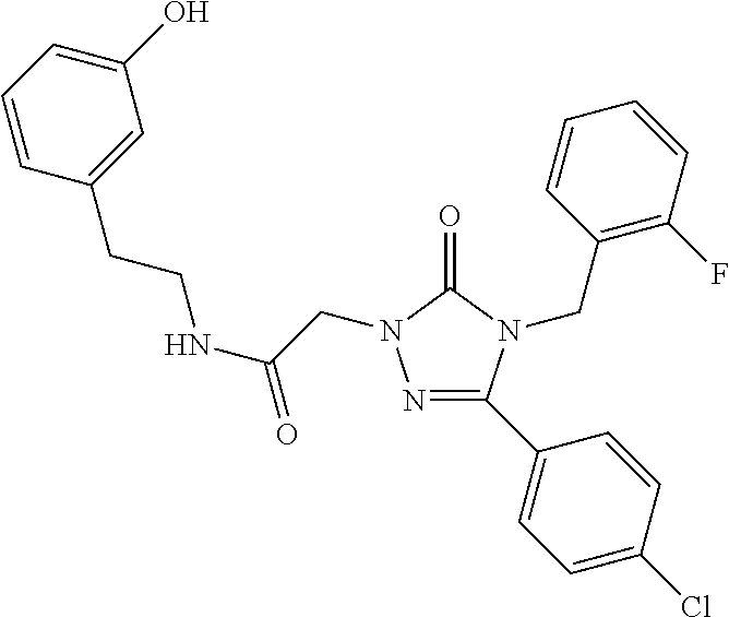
C1=CC=C(O)C=C1CCNC(=O)CN1N=C(C2=CC=C(Cl)C=C2)N(CC2=C(F)C=CC=C2)C1=O
